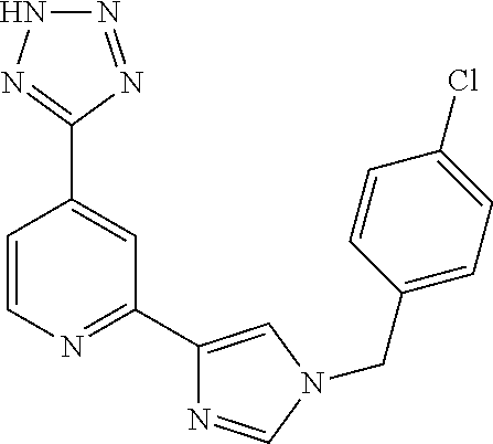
C1=CN=C(C2=CN(CC3=CC=C(Cl)C=C3)C=N2)C=C1C1=NNN=N1
